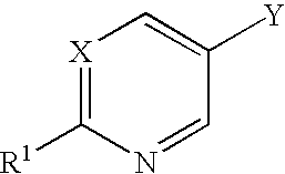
[X]1=C([R1])N=CC([Y])=C1
